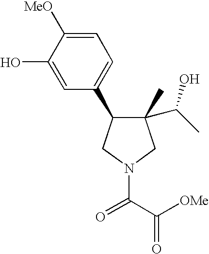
C1(C)(C(C)O)C(C2=CC=C([MeO])C(O)=C2)CN(C(C([OMe])=O)=O)C1
